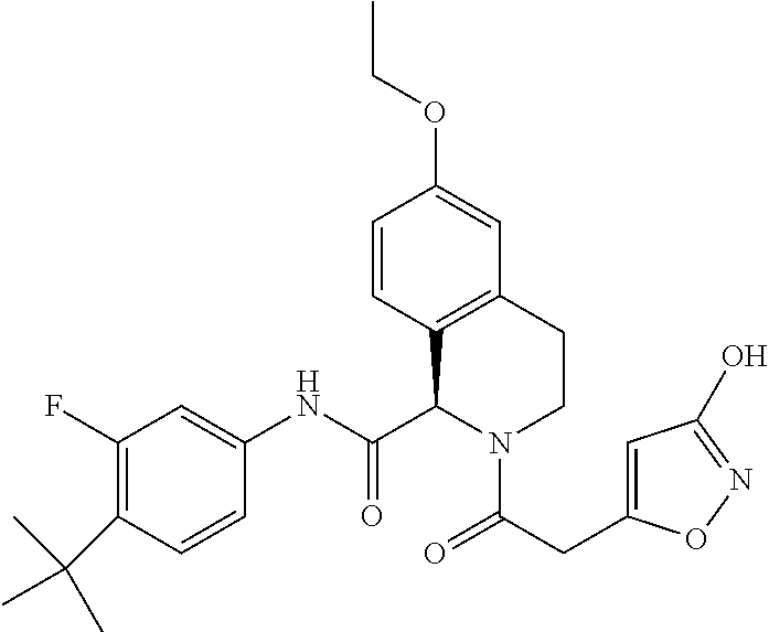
C1(F)=C(C(C)(C)C)C=CC(NC(C2C3=C(CCN2C(CC2=CC(O)=NO2)=O)C=C(OCC)C=C3)=O)=C1
